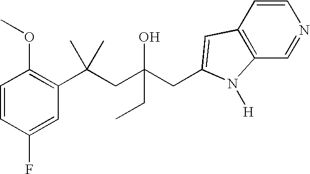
C1=CC(F)=CC(C(CC(CC2=CC3=C(C=NC=C3)N2[H])(O)CC)(C)C)=C1OC
